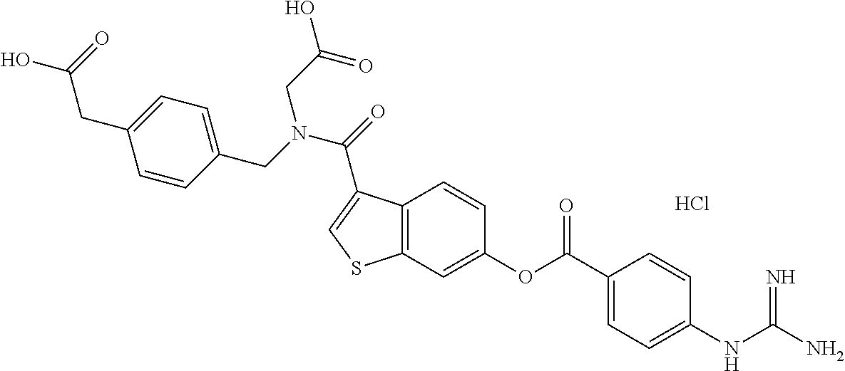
Cl.C12=C(C=C(OC(C3=CC=C(NC(N)=N)C=C3)=O)C=C1)SC=C2C(=O)N(CC1=CC=C(CC(=O)O)C=C1)CC(O)=O
